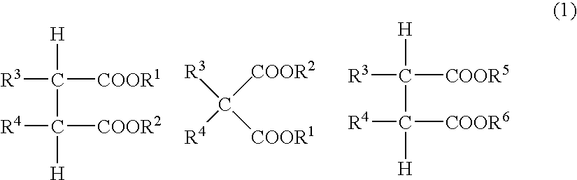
[R3]C([COOR1])([H])C([COOR2])([H])[R4].C([COOR2])([R4])([R3])[COOR1].[R3]C([COOR5])([H])C([COOR6])([H])[R4]
